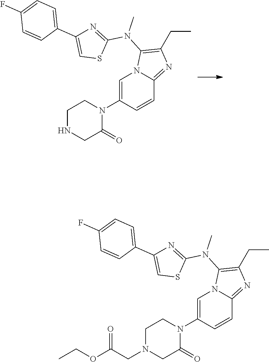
C1=C(N2CCNCC2=O)C=CC2=NC(CC)=C(N(C3=NC(C4=CC=C(F)C=C4)=CS3)C)N12.C1=C(N2CCN(CC(OCC)=O)CC2=O)C=CC2=NC(CC)=C(N(C3=NC(C4=CC=C(F)C=C4)=CS3)C)N12
